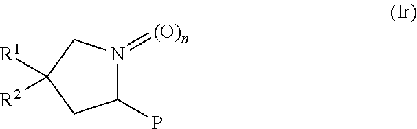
C1(P)N(=[(O)n])CC([R2])([R1])C1
